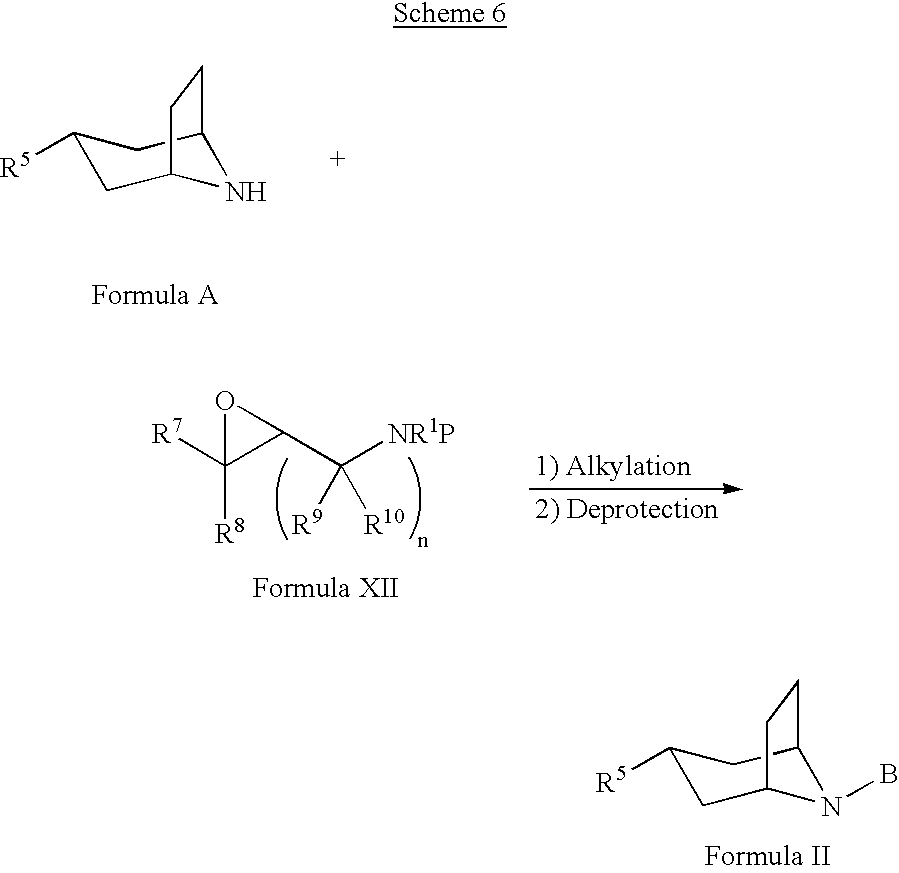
C1([R5])CC2NC(C1)CC2.C1([R7])([R8])C(C([NR1P])([R9])[R10])O1.C1([R5])CC2N(B)C(C1)CC2
